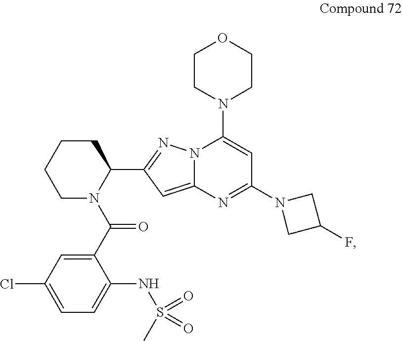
C1(C(N2C(C3=NN4C(=C3)N=C(N3CC(F)C3)C=C4N3CCOCC3)CCCC2)=O)=CC(Cl)=CC=C1NS(C)(=O)=O
